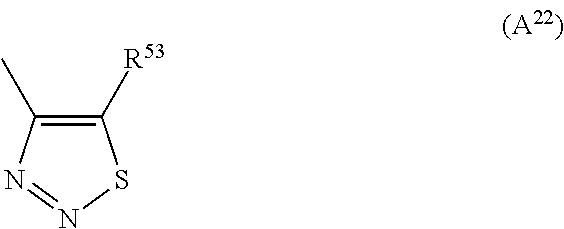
C1(C)=C([R53])SN=N1
